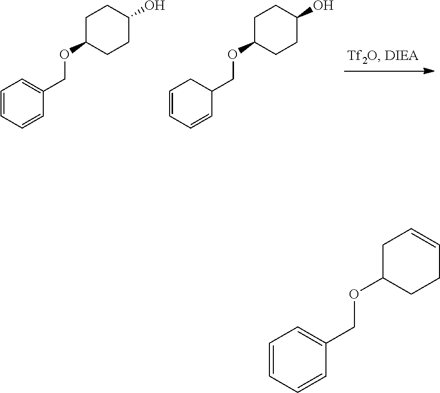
C1=CC=CC(COC2CCC(O)CC2)=C1.C1=CC=CC(COC2CCC(O)CC2)C1.C1=CC=CC(COC2CCC=CC2)=C1
